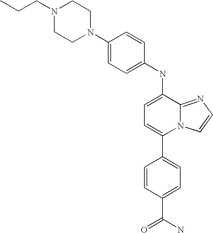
C1(NC2=CC=C(C3=CC=C(C(N)=O)C=C3)N3C2=NC=C3)=CC=C(N2CCN(CCC)CC2)C=C1
